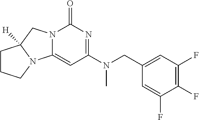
C1(CN(C2=NC(=O)N3C(=C2)N2C([H])(C3)CCC2)C)=CC(F)=C(F)C(F)=C1
